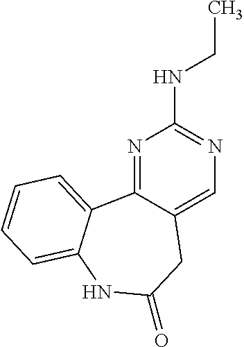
N1=C2C(=CN=C1NCC)CC(=O)NC1=CC=CC=C21
